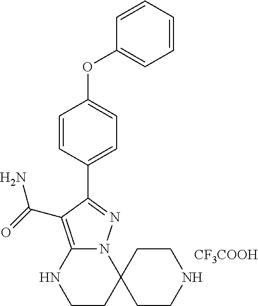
C1=CC=CC(OC2=CC=C(C3=NN4C(=C3C(=O)N)NCCC43CCNCC3)C=C2)=C1.[CF3COOH]
